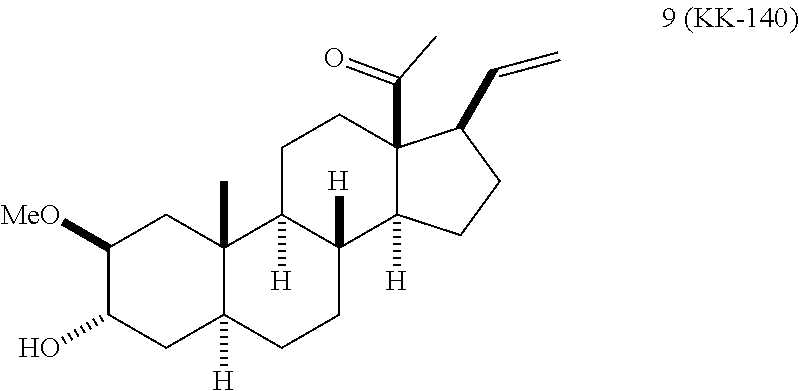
C1([MeO])C(O)CC2([H])C(C)(C1)C1([H])C([H])(CC2)C2([H])C(C(C)=O)(CC1)C(C=C)CC2
